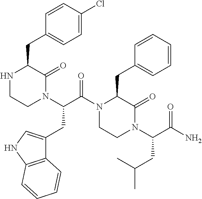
N1CCN(C(C(N2C(CC3=CC=CC=C3)C(=O)N(C(C(N)=O)CC(C)C)CC2)=O)CC2=CNC3=C2C=CC=C3)C(=O)C1CC1=CC=C(Cl)C=C1
